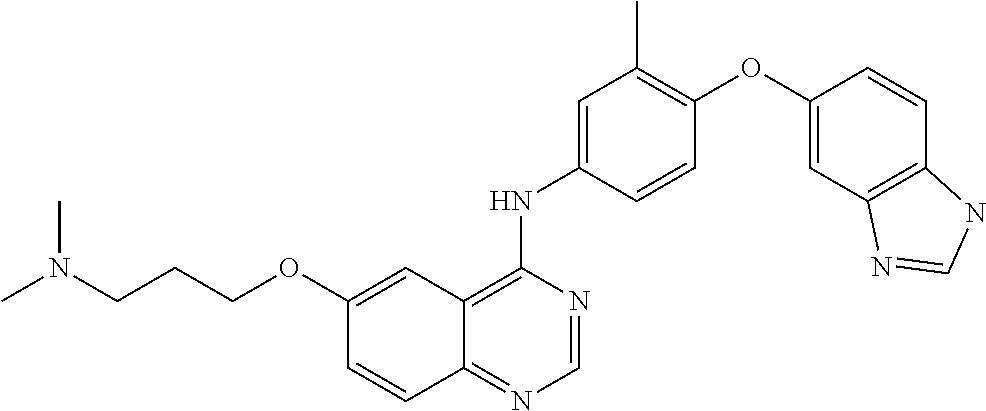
C12=NC=NC(NC3=CC(C)=C(OC4=CC5=C(C=C4)NC=N5)C=C3)=C1C=C(OCCCN(C)C)C=C2
